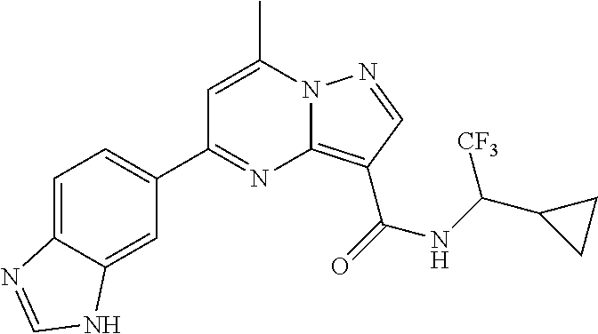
C1=C(C)N2C(=C(C(=O)NC(C3CC3)[CF3])C=N2)N=C1C1=CC=C2C(=C1)NC=N2
